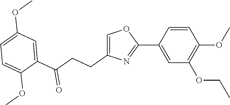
C1=C(CCC(C2=CC(OC)=CC=C2OC)=O)N=C(C2=CC(OCC)=C(OC)C=C2)O1
